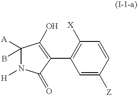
C1=C([Z])C=CC([X])=C1C1=C(O)C([A])(B)N([H])C1=O
